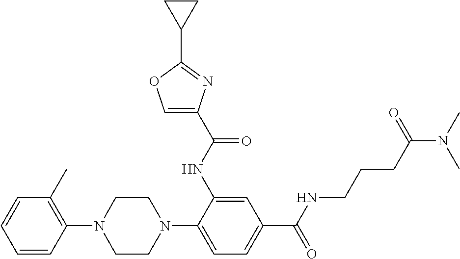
C1(N2CCN(C3=CC=C(C(=O)NCCCC(N(C)C)=O)C=C3NC(=O)C3=COC(C4CC4)=N3)CC2)=C(C)C=CC=C1
